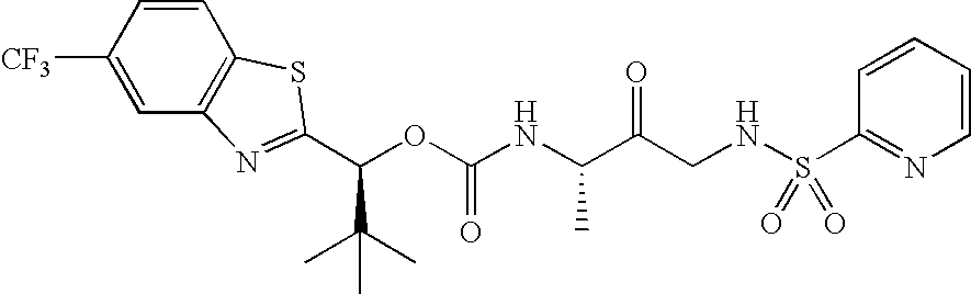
C(OC(NC(C(CNS(C1=NC=CC=C1)(=O)=O)=O)C)=O)(C(C)(C)C)C1=NC2=C(C=CC([CF3])=C2)S1
